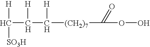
C([H])(C([H])C([H])[(CH2)7]C(=O)OO)[SO3H]
